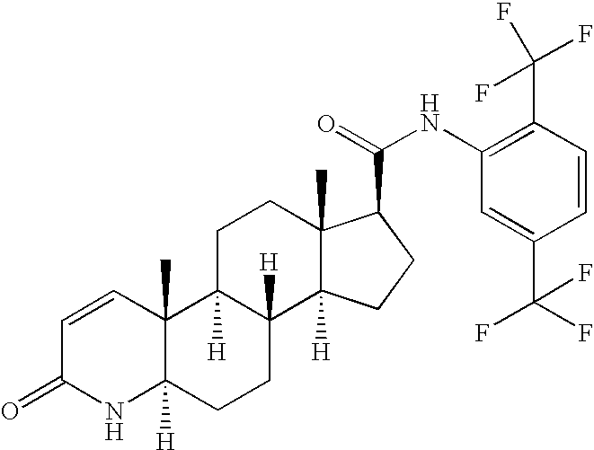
C1=CC(=O)NC2([H])C1(C)C1([H])C([H])(CC2)C2([H])C(C)(CC1)C(C(NC1=C(C(F)(F)F)C=CC(C(F)(F)F)=C1)=O)CC2
